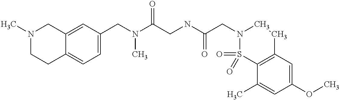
N(C(CNC(CN1CCC2=C(S1(=O)=O)C(C)=CC(OC)=C2)=O)=O)(C)CC1=CC=C2C(=C1)CN(C)CC2
